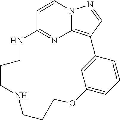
C12=NC3=C(C=NN3C=C1)C1=CC(=CC=C1)OCCCNCCCN2
